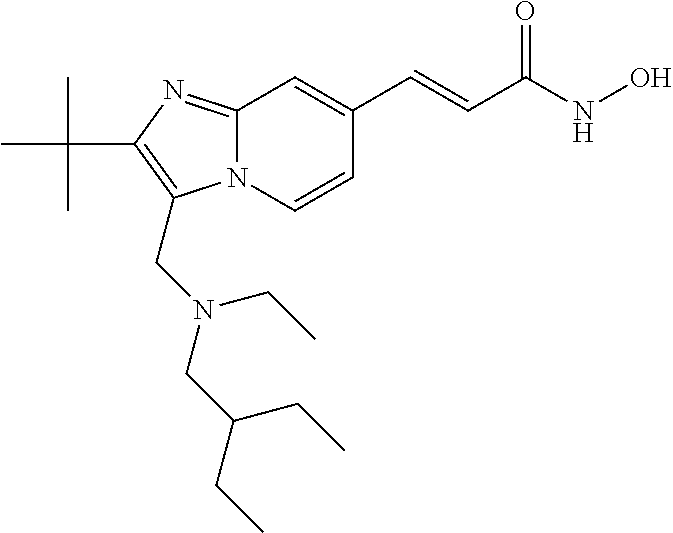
N12C(=NC(C(C)(C)C)=C1CN(CC(CC)CC)CC)C=C(C=CC(NO)=O)C=C2
